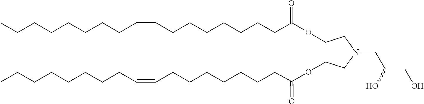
O(CCN(CCOC(CCCCCCCC=CCCCCCCCC)=O)CC(CO)O)C(CCCCCCCC=CCCCCCCCC)=O
